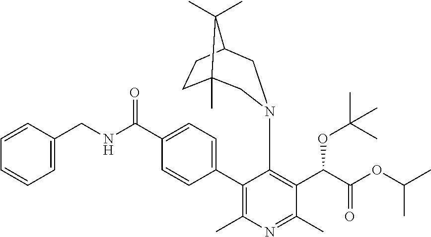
C1(C2=CC=C(C(NCC3=CC=CC=C3)=O)C=C2)=C(C)N=C(C)C(C(C(OC(C)C)=O)OC(C)(C)C)=C1N1CC2CCC(C)(C2(C)C)C1
